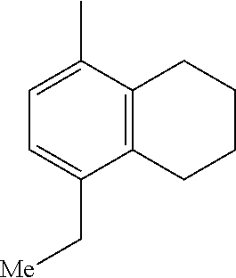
C12=C(C(C)=CC=C1C[Me])CCCC2
